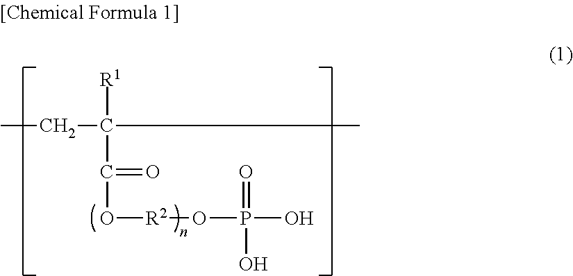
CCC(C)([R1])C(O[R2]OP(O)(=O)O)=O
